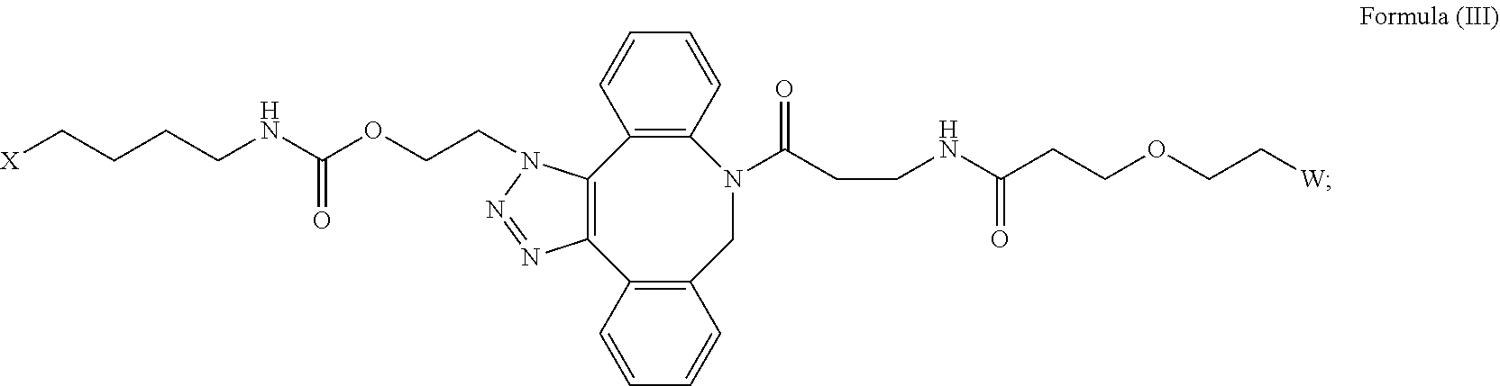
C12=C(C3=C(CN(C(CCNC(CCOCC[W])=O)=O)C4=C1C=CC=C4)C=CC=C3)N=NN2CCOC(NCCCC[X])=O
